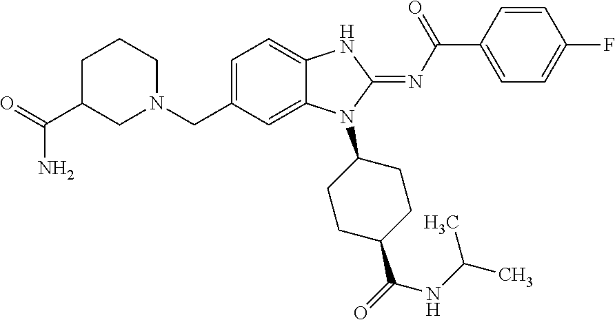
C(C1=CC=C2C(=C1)N(C1CCC(C(=O)NC(C)C)CC1)C(=NC(C1=CC=C(F)C=C1)=O)N2)N1CC(C(=O)N)CCC1
